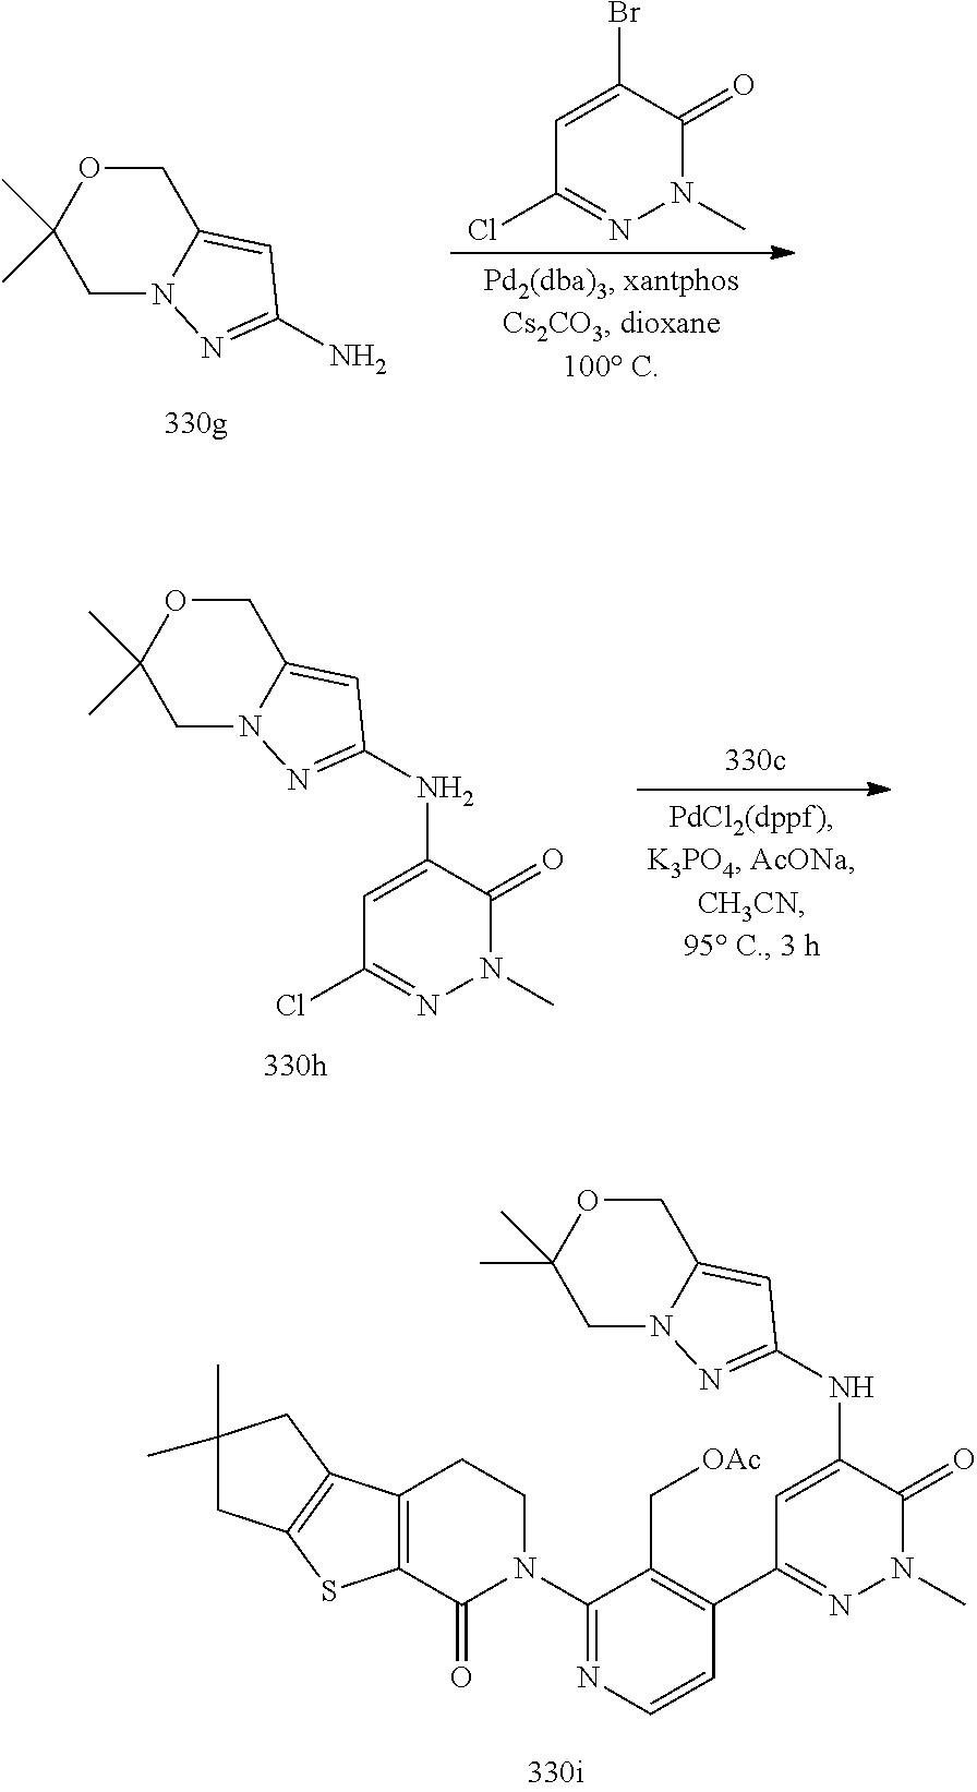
C1OC(C)(C)CN2C1=CC(N)=N2.C1=C(Br)C(=O)N(C)N=C1Cl.C1OC(C)(C)CN2C1=CC(NC1=CC(Cl)=NN(C)C1=O)=N2.C1OC(C)(C)CN2C1=CC(NC1=CC(C3=C(C[OAc])C(N4CCC5=C(C4=O)SC4=C5CC(C)(C)C4)=NC=C3)=NN(C)C1=O)=N2
